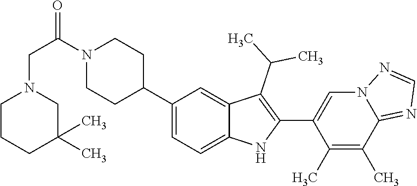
C1(C2CCN(C(CN3CCCC(C)(C)C3)=O)CC2)=CC=C2C(=C1)C(C(C)C)=C(C1=CN3C(=NC=N3)C(C)=C1C)N2
